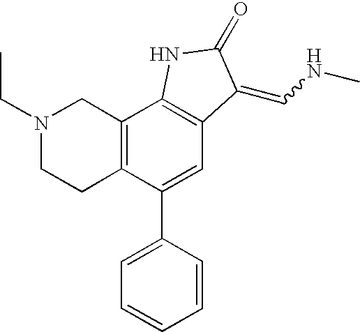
C12=C(C(C3=CC=CC=C3)=CC3=C1NC(=O)C3=CNC)CCN(CC)C2
